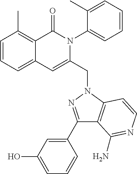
C1=CC=C2C(=C1C)C(=O)N(C1=CC=CC=C1C)C(CN1C3=C(C(C4=CC(O)=CC=C4)=N1)C(N)=NC=C3)=C2
